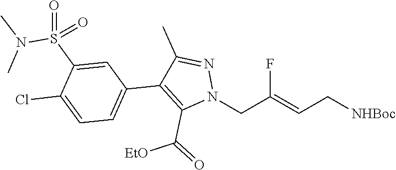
FC(=CC[NHBoc])CN1N=C(C)C(C2=CC=C(Cl)C(S(=O)(N(C)C)=O)=C2)=C1C(=O)[EtO]
